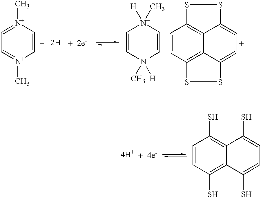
C1=[N+](C)C=C[N+](C)=C1.[2H+].C1=C[N+]([H])(C)C=C[N+]1(C)[H].C1=CC2=C3C4=C1SSC4=C[C+]=C3SS2.C1=CC(S)=C2C(=C1S)C(S)=CC=C2S.[4H+]
